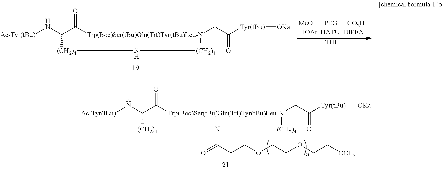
N(C1C(=O)[Trp(Boc)Ser(tBu)Gln(Trt)Tyr(tBu)Leu-N](CC([Tyr(tBu)][OKa])=O)[(CH2)4]N(C(CCOCCOCC[OCH3])=O)[(CH2)4]1)[Ac-Tyr(tBu)].N(C1C(=O)[Trp(Boc)Ser(tBu)Gln(Trt)Tyr(tBu)Leu-N](CC([Tyr(tBu)][OKa])=O)[(CH2)4]N[(CH2)4]1)[Ac-Tyr(tBu)].[PEG]([MeO])[CO2H].[THF]
